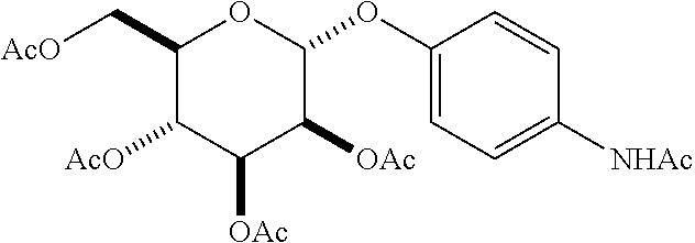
C1(C[AcO])C([AcO])C([OAc])C([OAc])C(OC2=CC=C([NHAc])C=C2)O1
